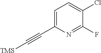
C1=C(C#C[TMS])N=C(F)C(Cl)=C1
